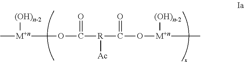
C[M+n]([(OH)n-2])OC(=O)[R]([Ac])C(=O)O[M+n]([(OH)n-2])C
